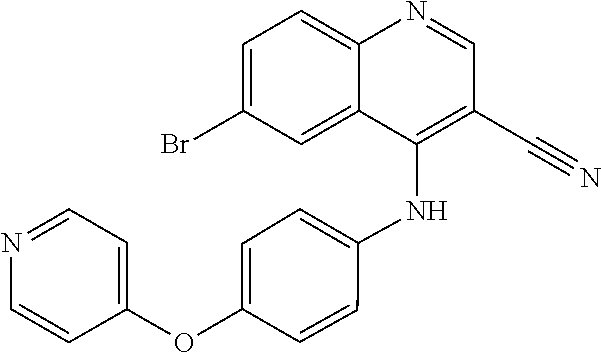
BrC1=CC=C2C(=C1)C(NC1=CC=C(OC3=CC=NC=C3)C=C1)=C(C#N)C=N2
